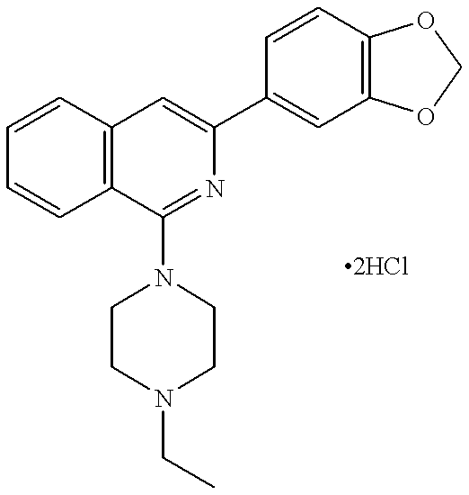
C1=CC2=C(C=C1)C=C(C1=CC3=C(C=C1)OCO3)N=C2N1CCN(CC)CC1
